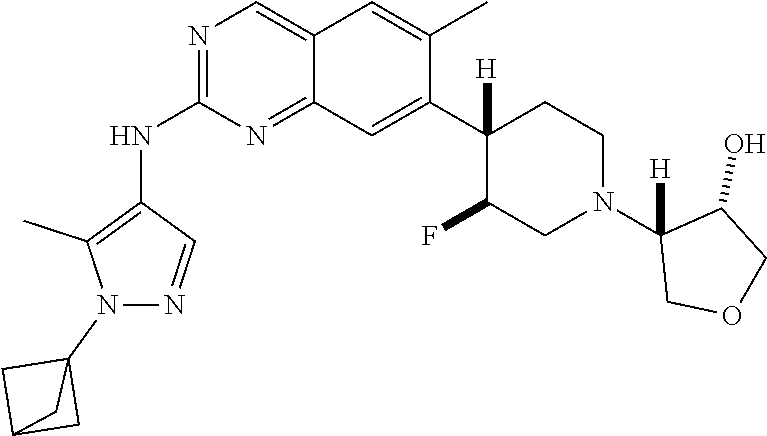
C12=CN=C(NC3=C(C)N(C45CC(C4)C5)N=C3)N=C1C=C(C1([H])C(F)CN(C3([H])COCC3O)CC1)C(C)=C2
